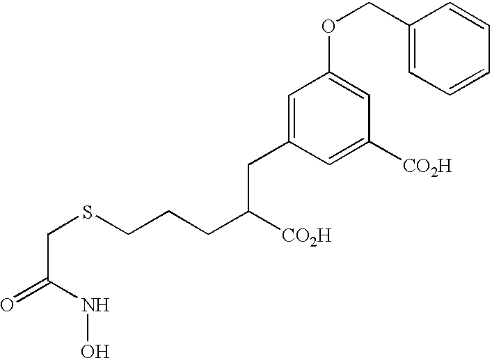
C(C(=O)NO)SCCCC([CO2H])CC1=CC(OCC2=CC=CC=C2)=CC([CO2H])=C1
